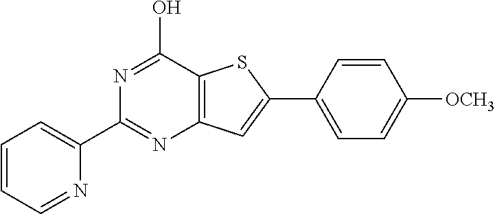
C1(C2=NC3=C(C(O)=N2)SC(C2=CC=C([OCH3])C=C2)=C3)=CC=CC=N1
